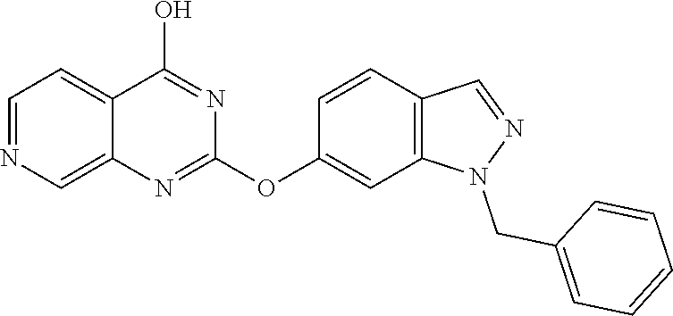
C1=NC=C2C(=C1)C(O)=NC(OC1=CC3=C(C=C1)C=NN3CC1=CC=CC=C1)=N2
